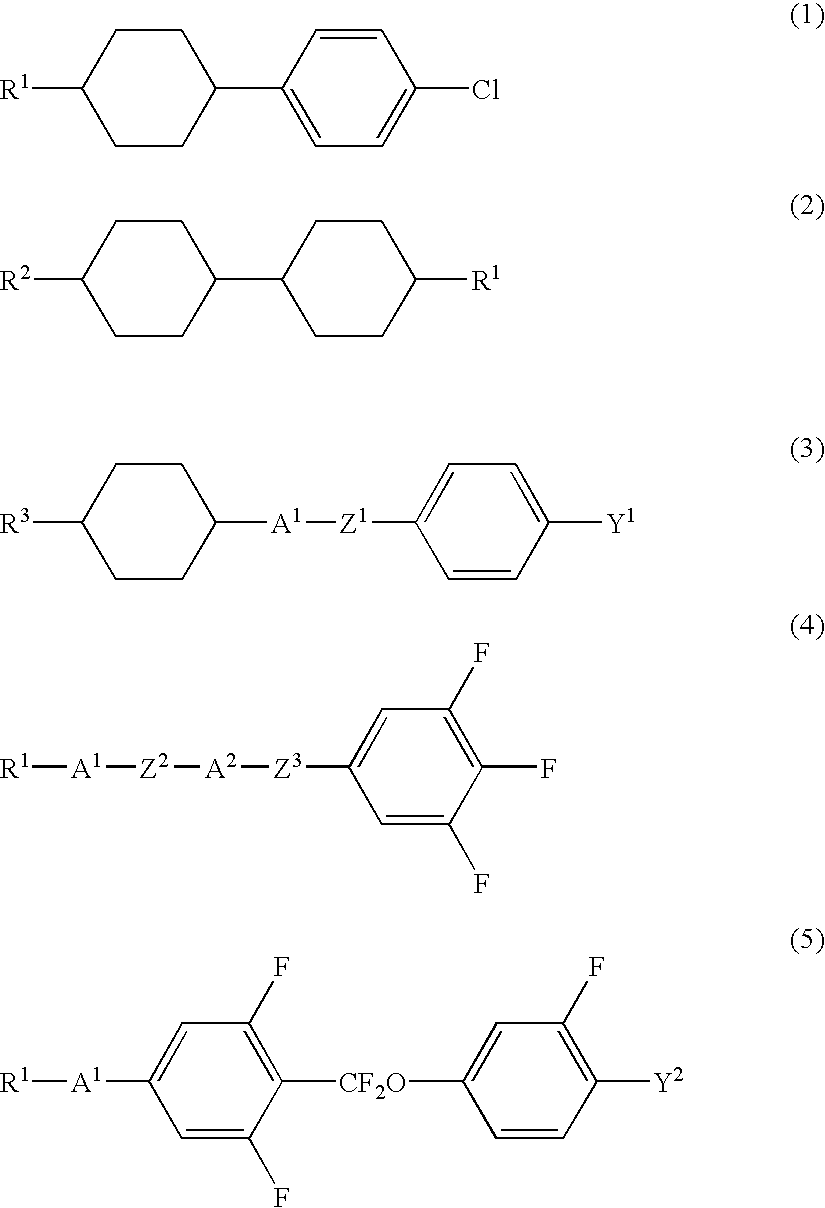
[R1]C1CCC(C2=CC=C(Cl)C=C2)CC1.[R2]C1CCC(C2CCC([R1])CC2)CC1.[R3]C1CCC([A1][Z1]C2=CC=C([Y1])C=C2)CC1.[R1][A1][Z2][A2][Z3]C1=CC(F)=C(F)C(F)=C1.[R1][A1]C1=CC(F)=C([CF2O]C2=CC(F)=C([Y2])C=C2)C(F)=C1
